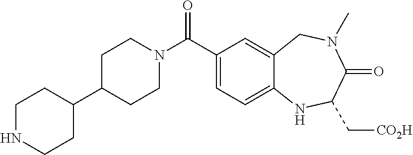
C1C(C2CCNCC2)CCN(C(C2=CC=C3C(=C2)CN(C)C(=O)C(C[CO2H])N3)=O)C1
